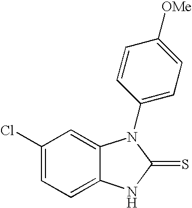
C1(Cl)=CC=C2C(=C1)N(C1=CC=C([OMe])C=C1)C(=S)N2
